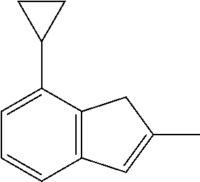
C1(C2CC2)=CC=CC2=C1CC(C)=C2
